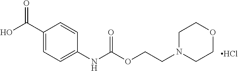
C1(C(O)=O)=CC=C(NC(OCCN2CCOCC2)=O)C=C1.Cl
